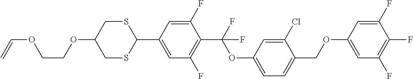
S1CC(OCCOC=C)CSC1C1=CC(F)=C(C(F)(OC2=CC=C(COC3=CC(F)=C(F)C(F)=C3)C(Cl)=C2)F)C(F)=C1
